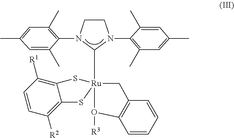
C1CN(C2=C(C)C=C(C)C=C2C)C([Ru]23(O([R3])C4=C(C=CC=C4)C2)SC2=C([R1])C=CC([R2])=C2S3)N1C1=C(C)C=C(C)C=C1C
